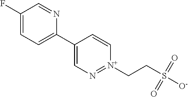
C1(F)=CC=C(C2=CN=[N+](CCS([O-])(=O)=O)C=C2)N=C1
